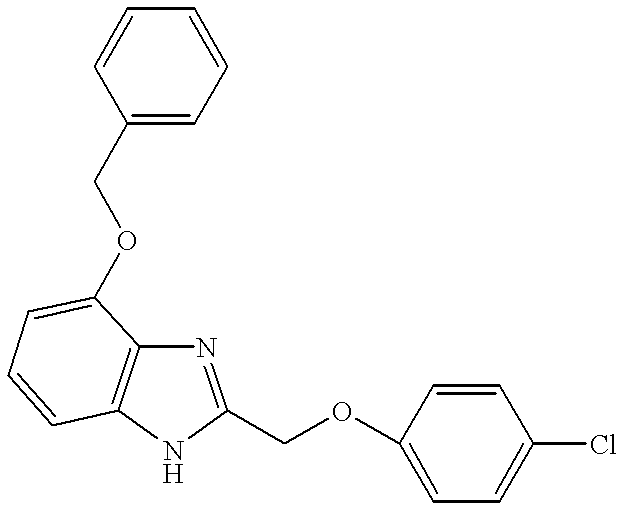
N1=C(COC2=CC=C(Cl)C=C2)NC2=C1C(OCC1=CC=CC=C1)=CC=C2
